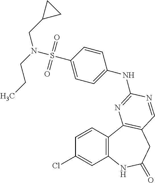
C1=CC2=C(C=C1Cl)NC(=O)CC1=C2N=C(NC2=CC=C(S(=O)(=O)N(CCC)CC3CC3)C=C2)N=C1
